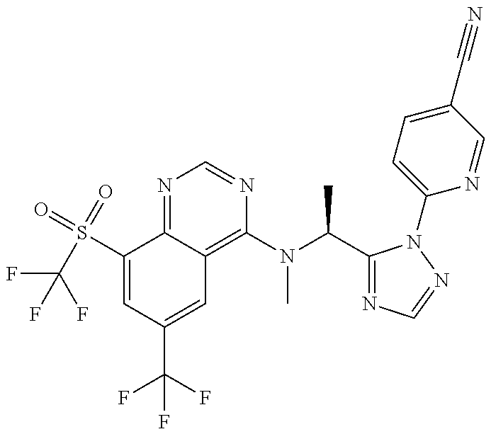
C1(S(C(F)(F)F)(=O)=O)=CC(C(F)(F)F)=CC2=C(N(C(C3=NC=NN3C3=CC=C(C#N)C=N3)C)C)N=CN=C12
